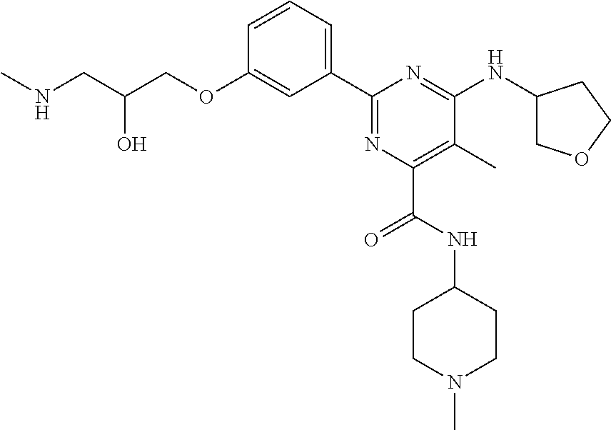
C1=CC=C(C2=NC(C(=O)NC3CCN(C)CC3)=C(C)C(NC3COCC3)=N2)C=C1OCC(CNC)O
